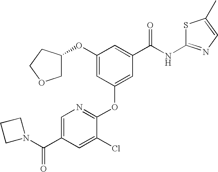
O(C1=CC(OC2=NC=C(C(N3CCC3)=O)C=C2Cl)=CC(C(NC2=NC=C(C)S2)=O)=C1)C1COCC1
